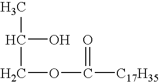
CC(O)COC(=O)[C17H35]
